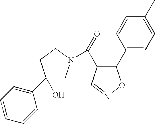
C1(C2=CC=CC=C2)(O)CN(C(=O)C2=C(C3=CC=C(C)C=C3)ON=C2)CC1
